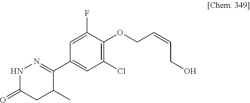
C1(C2=NNC(=O)CC2C)=CC(Cl)=C(OCC=CCO)C(F)=C1
